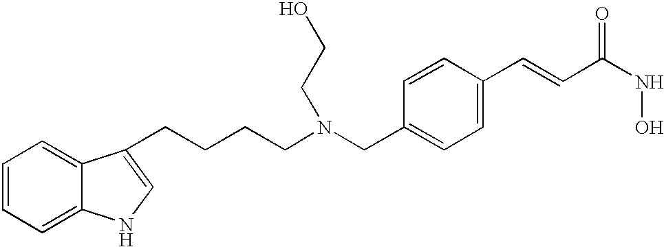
C(C1=CC=C(C=CC(NO)=O)C=C1)N(CCCCC1=CNC2=CC=CC=C21)CCO
